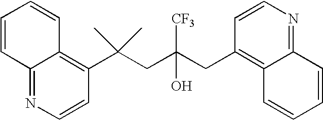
C1=CC(C(CC(CC2=C3C(=NC=C2)C=CC=C3)([CF3])O)(C)C)=C2C(=N1)C=CC=C2
